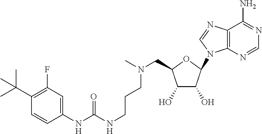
C1(C(C)(C)C)=C(F)C=C(NC(NCCCN(CC2C(O)C(O)C(N3C4=C(C(N)=NC=N4)N=C3)O2)C)=O)C=C1
